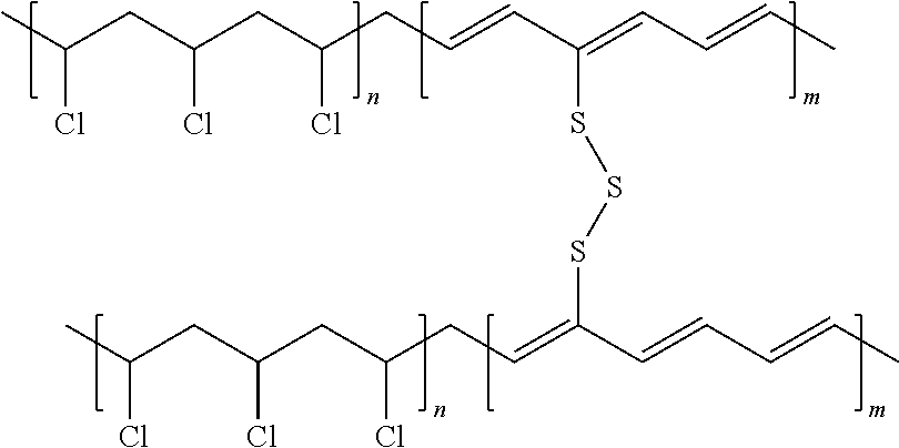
CC(CC(CC(CC=CC(=CC=CC)SSSC(=CCC(CC(CC(C)Cl)Cl)Cl)C=CC=CC)Cl)Cl)Cl
